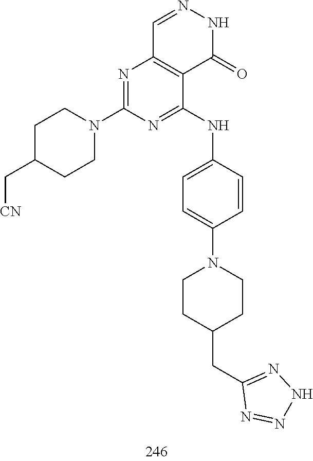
C1=NNC(=O)C2=C1N=C(N1CCC(C[CN])CC1)N=C2NC1=CC=C(N2CCC(CC3=NNN=N3)CC2)C=C1
